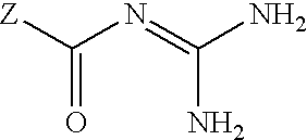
[Z]C(N=C(N)N)=O
